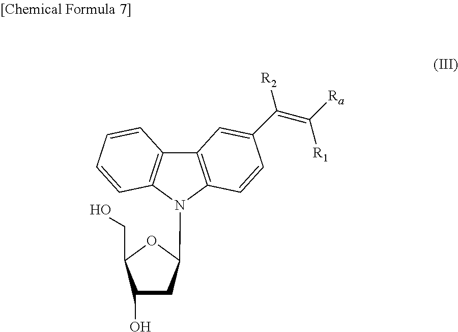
C12=C(N(C3CC(O)C(CO)O3)C3=C1C=CC=C3)C=CC(C(=C([Ra])[R1])[R2])=C2
